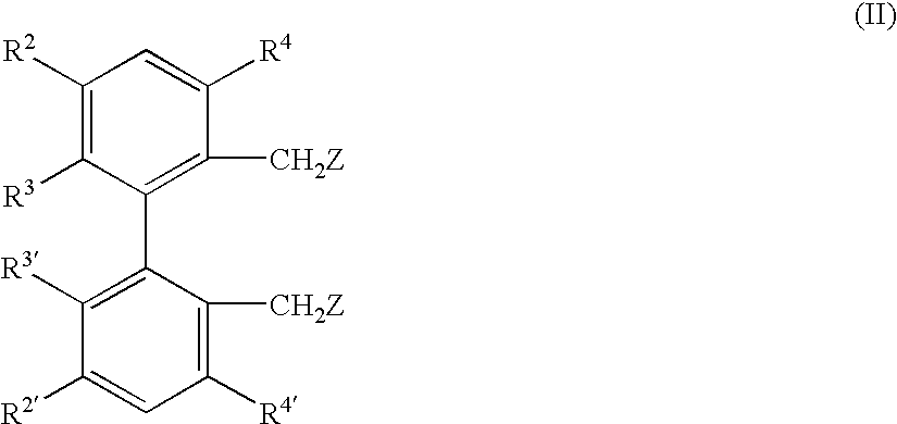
C1([R2])=C([R3])C(C2=C([R3])C([R2])=CC([R4])=C2[CH2Z])=C([CH2Z])C([R4])=C1
